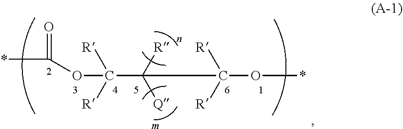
*C(=O)OC([R])([R])C([R])([Q])C([R])([R])O*
